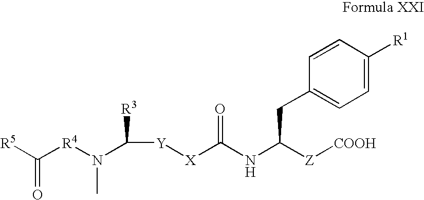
C1=C([R1])C=CC(CC(NC([X][Y]C(N([R4]C([R5])=O)C)[R3])=O)[Z][COOH])=C1
